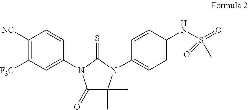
C1([NC])=C([F3C])C=C(N2C(=O)C(C)(C)N(C3=CC=C(NS(C)(=O)=O)C=C3)C2=S)C=C1
